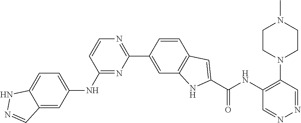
C1=CC(NC2=CC=C3C(=C2)C=NN3)=NC(C2=CC3=C(C=C2)C=C(C(NC2=C(N4CCN(C)CC4)C=NN=C2)=O)N3)=N1
